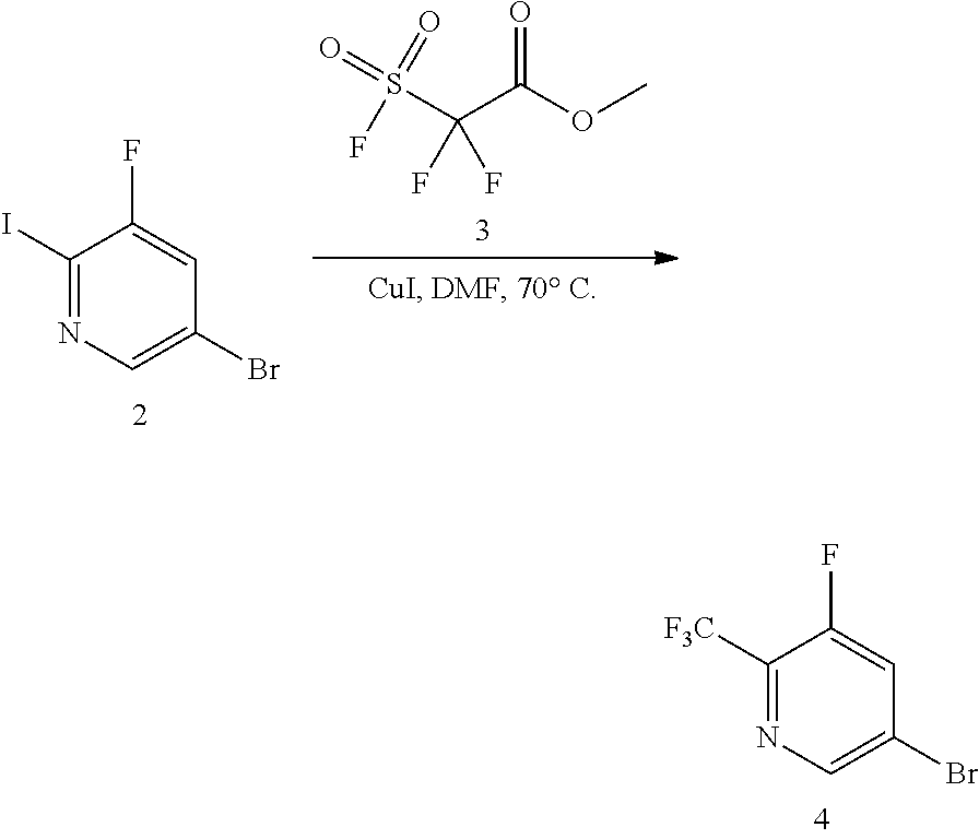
O=S(=O)(C(C(=O)OC)(F)F)F.C1(F)=CC(Br)=CN=C1I.C1(F)=CC(Br)=CN=C1[F3C]
